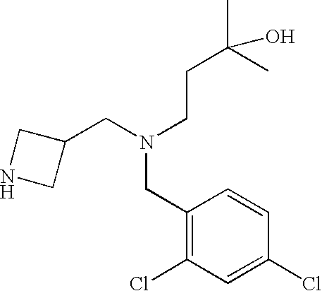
C1(CN(CCC(C)(C)O)CC2=C(Cl)C=C(Cl)C=C2)CNC1
